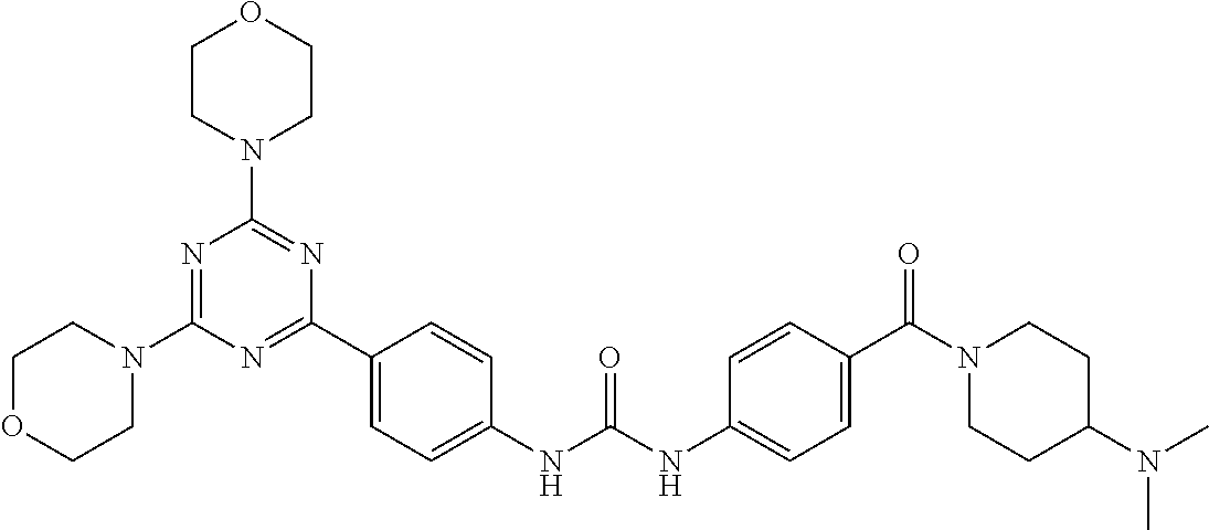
N1=C(N2CCOCC2)N=C(C2=CC=C(NC(=O)NC3=CC=C(C(=O)N4CCC(N(C)C)CC4)C=C3)C=C2)N=C1N1CCOCC1
